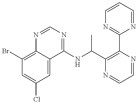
C1(Br)=C2C(=CC(Cl)=C1)C(NC(C1=C(C3=NC=CC=N3)N=CC=N1)C)=NC=N2
